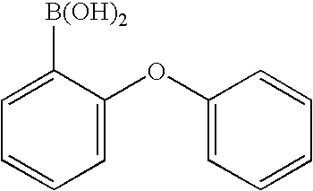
C1=C([B(OH)2])C(OC2=CC=CC=C2)=CC=C1
